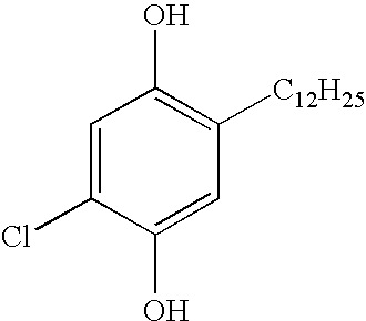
C1=C(Cl)C(O)=CC([C12H25])=C1O
